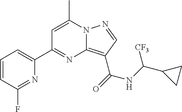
C1=CC(F)=NC(C2=NC3=C(C(NC([CF3])C4CC4)=O)C=NN3C(C)=C2)=C1
